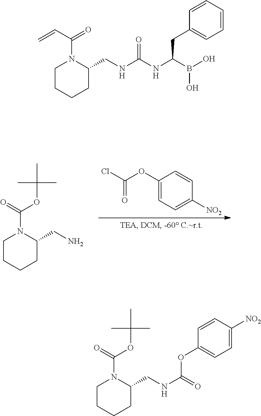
C1=CC([NO2])=CC=C1OC(Cl)=O.C(=O)(OC(C)(C)C)N1C(CN)CCCC1.OB(O)C(NC(NCC1N(C(C=C)=O)CCCC1)=O)CC1=CC=CC=C1.C(=O)(OC(C)(C)C)N1C(CNC(OC2=CC=C([NO2])C=C2)=O)CCCC1
